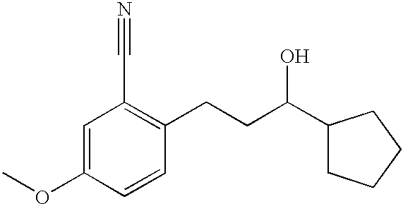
C(C1=C(C#N)C=C(OC)C=C1)CC(C1CCCC1)O
